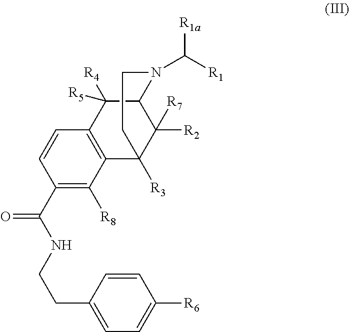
C12=C(C=CC(C(NCCC3=CC=C([R6])C=C3)=O)=C1[R8])C([R4])([R5])C1C([R2])([R7])C2([R3])CCN1C([R1a])[R1]
